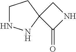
C1NNC2(C1)C(=O)NC2
